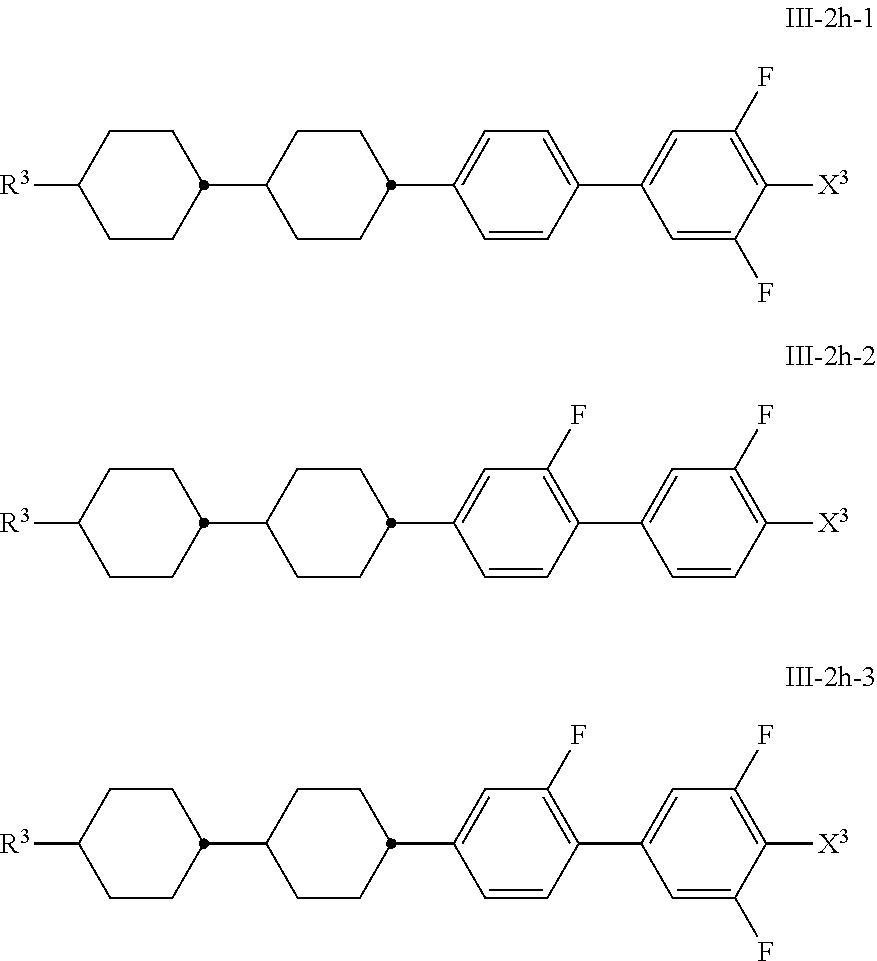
C1CC([R3])CCC1C1CCC(C2=CC=C(C3=CC(F)=C([X3])C(F)=C3)C=C2)CC1.C1CC([R3])CCC1C1CCC(C2=CC(F)=C(C3=CC(F)=C([X3])C=C3)C=C2)CC1.C1CC([R3])CCC1C1CCC(C2=CC(F)=C(C3=CC(F)=C([X3])C(F)=C3)C=C2)CC1
